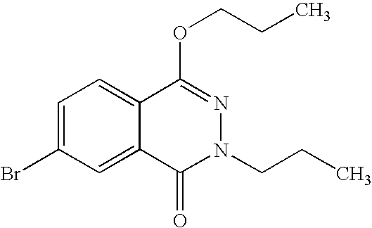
C1=C(Br)C=C2C(=C1)C(OCCC)=NN(CCC)C2=O
